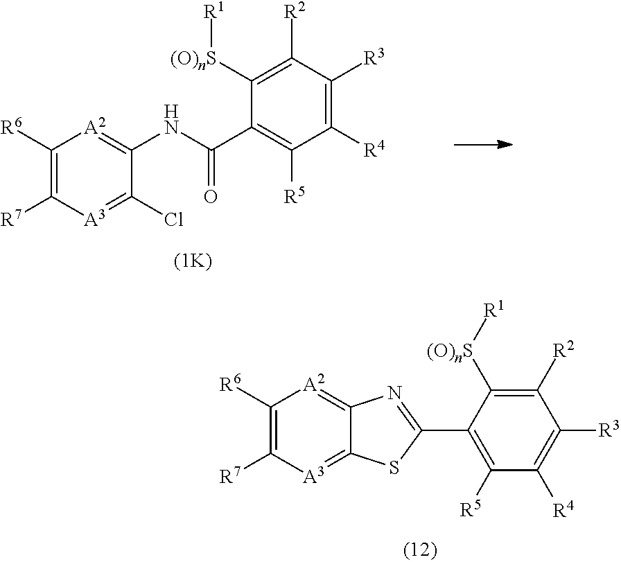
C12=[A3]C([R7])=C([R6])[A2]=C1N=C(C1=C([R5])C([R4])=C([R3])C([R2])=C1[(O)nS][R1])S2.C1(Cl)=[A3]C([R7])=C([R6])[A2]=C1NC(C1=C([R5])C([R4])=C([R3])C([R2])=C1[(O)nS][R1])=O
